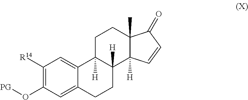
C1([R14])=C(O[PG])C=C2C(=C1)C1([H])C([H])(CC2)C2([H])C(C)(CC1)C(=O)C=C2
